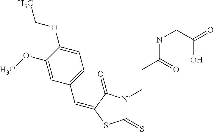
C(C1=CC=C(OCC)C(OC)=C1)=C1C(=O)N(CCC(NCC(=O)O)=O)C(=S)S1
